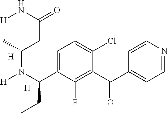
C1=NC=CC(C(C2=C(F)C(C(N([H])C(C)CC(=O)N[H])CC)=CC=C2Cl)=O)=C1.[H].[H]
